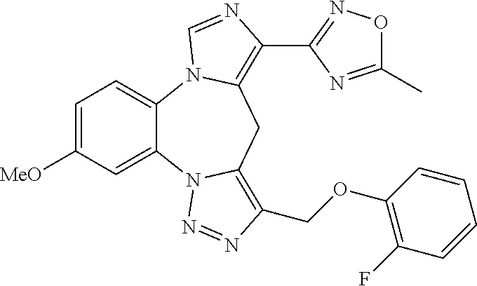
C12=CC=C([MeO])C=C1N1C(=C(COC3=C(F)C=CC=C3)N=N1)CC1=C(C3=NOC(C)=N3)N=CN21
